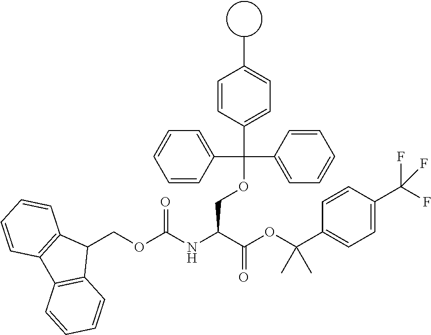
C1(COC(NC(C(OC(C2=CC=C(C(F)(F)F)C=C2)(C)C)=O)COC(C2=CC=C(C)C=C2)(C2=CC=CC=C2)C2=CC=CC=C2)=O)C2=C(C3=C1C=CC=C3)C=CC=C2
